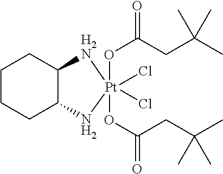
C1CCC2C(C1)[H2N][Pt](Cl)(Cl)(OC(CC(C)(C)C)=O)(OC(CC(C)(C)C)=O)N2
